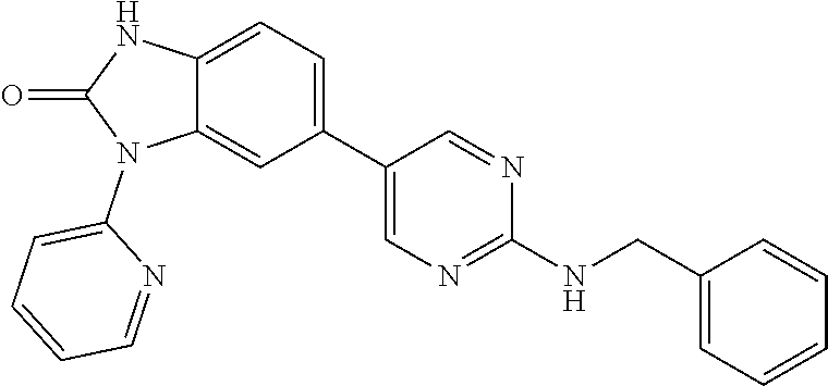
C12=CC(C3=CN=C(NCC4=CC=CC=C4)N=C3)=CC=C1NC(=O)N2C1=CC=CC=N1
